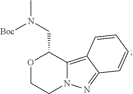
O1CCN2C(=C3C(=N2)C=CC=C3)C1CN(C)[Boc]
